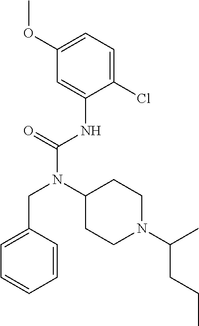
C1(OC)=CC=C(Cl)C(NC(N(C2CCN(C(C)CCC)CC2)CC2=CC=CC=C2)=O)=C1
